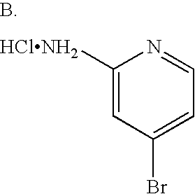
C1([HClNH2])=CC(Br)=CC=N1
